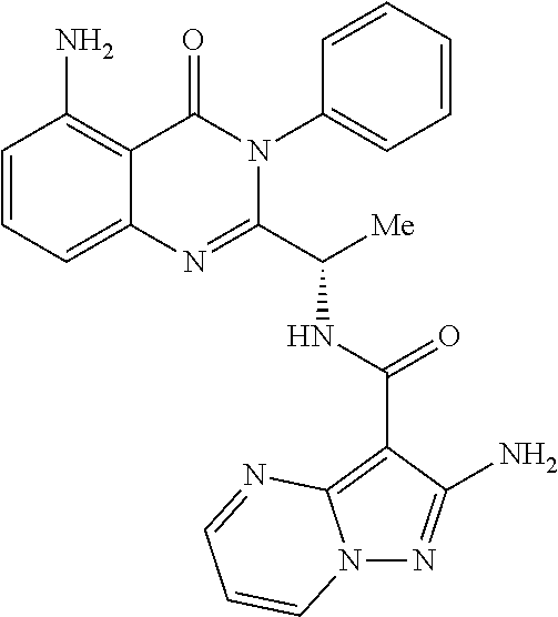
N(C(C1=NC2=CC=CC(N)=C2C(=O)N1C1=CC=CC=C1)[Me])C(C1=C2N(N=C1N)C=CC=N2)=O
